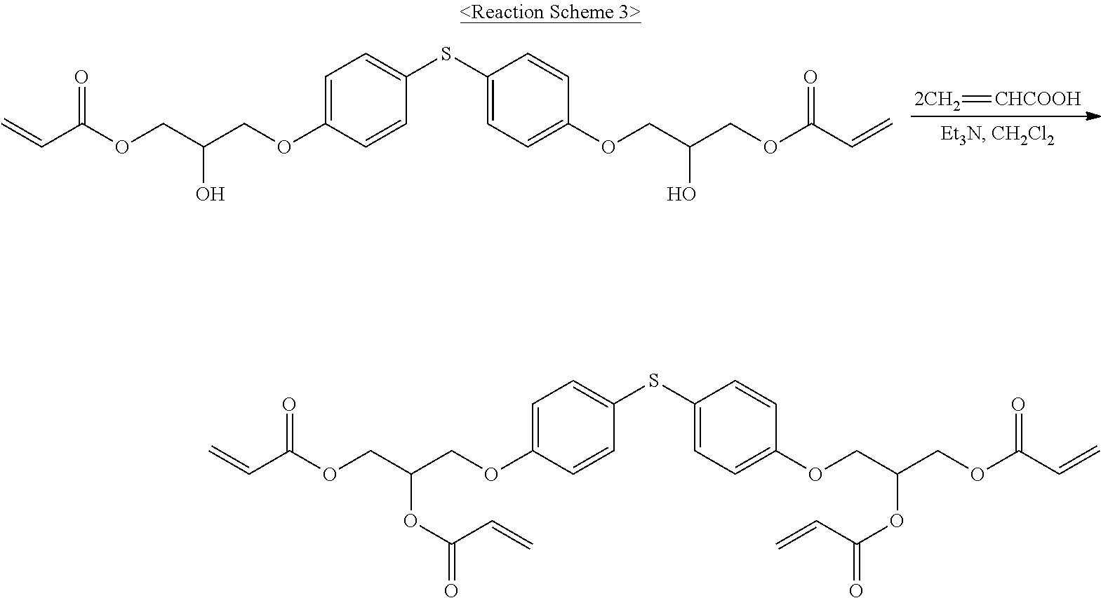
C1=C(OCC(COC(C=C)=O)O)C=CC(SC2=CC=C(OCC(COC(C=C)=O)O)C=C2)=C1.[2CH2]=[CHCOOH].C1=C(OCC(COC(C=C)=O)OC(=O)C=C)C=CC(SC2=CC=C(OCC(COC(C=C)=O)OC(=O)C=C)C=C2)=C1
